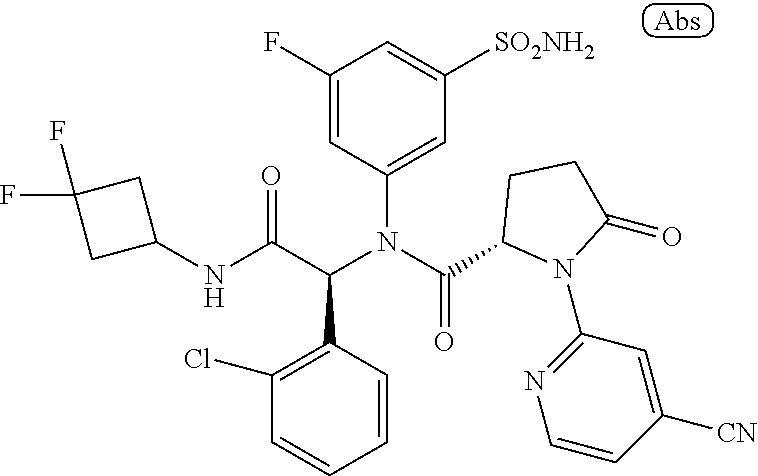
C1(F)=CC(N(C(C2N(C3=NC=CC([CN])=C3)C(=O)CC2)=O)C(C(NC2CC(F)(F)C2)=O)C2=C(Cl)C=CC=C2)=CC([SO2NH2])=C1
